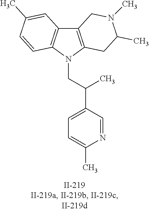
C12=C(N(CC(C3=CC=C(C)N=C3)C)C3=C1C=C(C)C=C3)CC(C)N(C)C2
